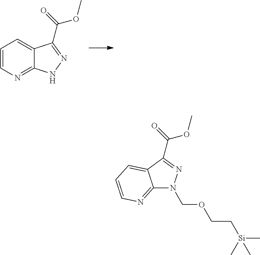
C12=NC=CC=C1C(C(OC)=O)=NN2.C12=NC=CC=C1C(C(=O)OC)=NN2COCC[Si](C)(C)C
